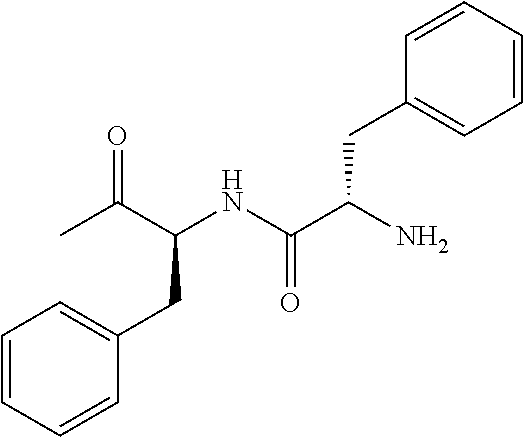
CC(C(NC(C(CC1=CC=CC=C1)N)=O)CC1=CC=CC=C1)=O
